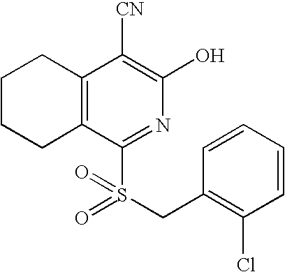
C12=C(C(S(CC3=C(Cl)C=CC=C3)(=O)=O)=NC(O)=C1[CN])CCCC2
